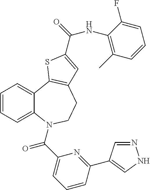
C1=CC=C2C(=C1)C1=C(CCN2C(C2=CC=CC(C3=CNN=C3)=N2)=O)C=C(C(=O)NC2=C(C)C=CC=C2F)S1
